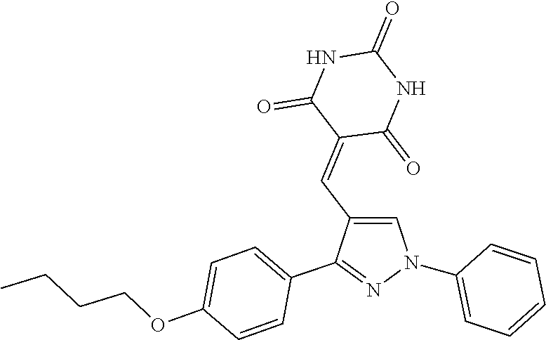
C1(N2C=C(C=C3C(=O)NC(=O)NC3=O)C(C3=CC=C(OCCCC)C=C3)=N2)=CC=CC=C1
